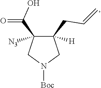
C1(C(O)=O)([N3])C(CC=C)([H])CN([Boc])C1
